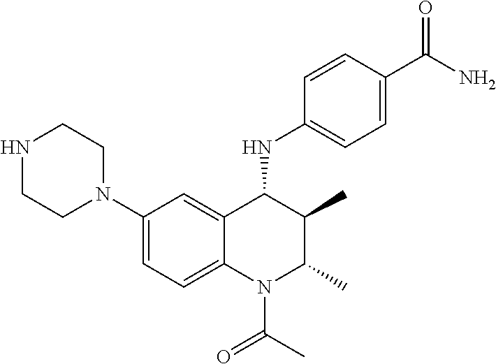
C1(N2CCNCC2)=CC=C2C(=C1)C(NC1=CC=C(C(N)=O)C=C1)C(C)C(C)N2C(C)=O
